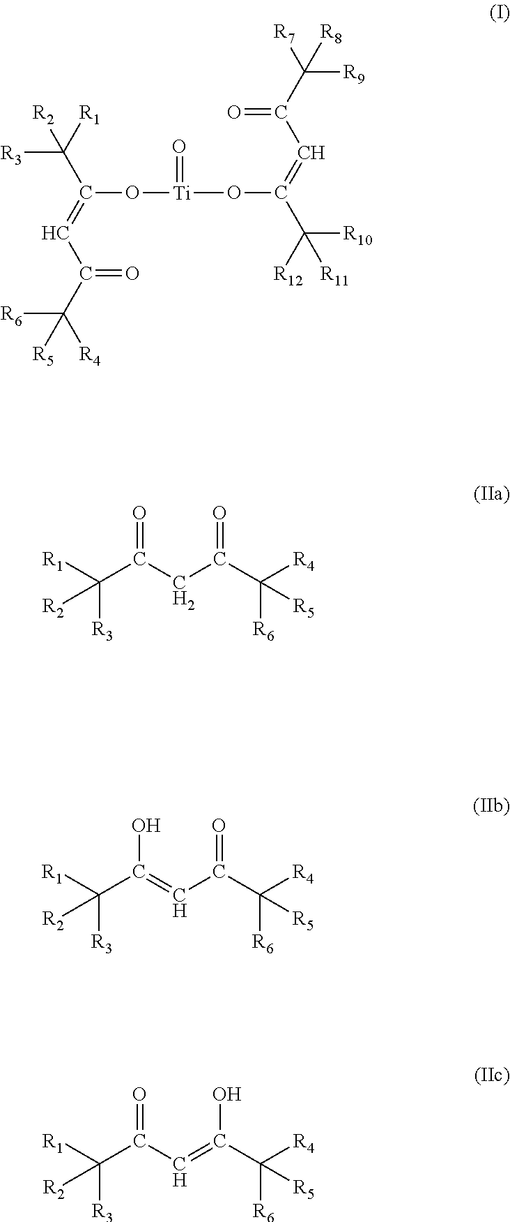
C(O[Ti](OC(C([R12])([R10])[R11])=CC(C([R7])([R9])[R8])=O)=O)(C([R1])([R3])[R2])=CC(C([R4])([R6])[R5])=O.C([R3])([R1])(C(CC(C([R4])([R6])[R5])=O)=O)[R2].C([R3])([R1])(C(=CC(C([R4])([R6])[R5])=O)O)[R2].C([R3])([R1])(C(C=C(C([R4])([R6])[R5])O)=O)[R2]
